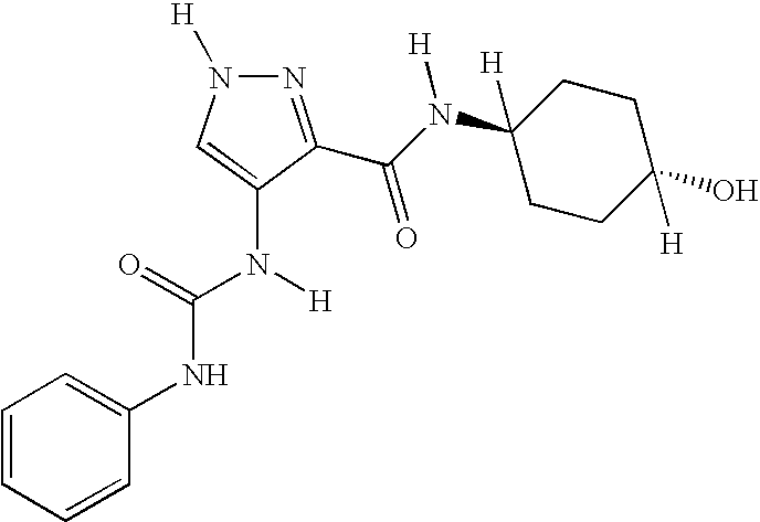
C1(NC(=O)N([H])C2=CN([H])N=C2C(N(C2([H])CCC(O)([H])CC2)[H])=O)=CC=CC=C1
